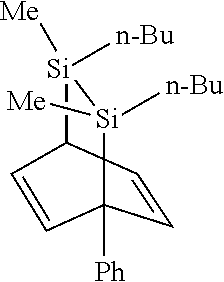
C1=CC2[Si]([n-Bu])([Me])[Si]([n-Bu])([Me])C1([Ph])C=C2
